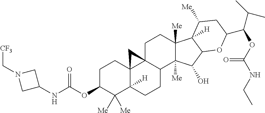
C1C23C4(C([H])(CCC2C2([Me])C([Me])(C1)C1([H])C([Me])CC(C(OC(NCC)=O)C(C)C)OC1C2O)C([Me])([Me])C(OC(=O)NC1CN(C[CF3])C1)CC4)C3
